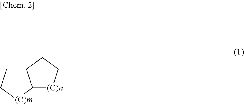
C12CC[(C)m]C1[(C)n]CC2
